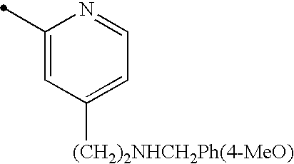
C1(C)=CC([(CH2)2NHCH2Ph(4-MeO)])=CC=N1
